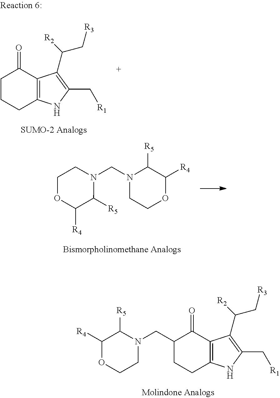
C1CC2=C(C(=O)C1CN1C([R5])C([R4])OCC1)C(C([R2])C[R3])=C(C[R1])N2.N1(CN2CCOC([R4])C2[R5])CCOC([R4])C1[R5].C1CCC2=C(C1=O)C(C([R2])C[R3])=C(C[R1])N2
